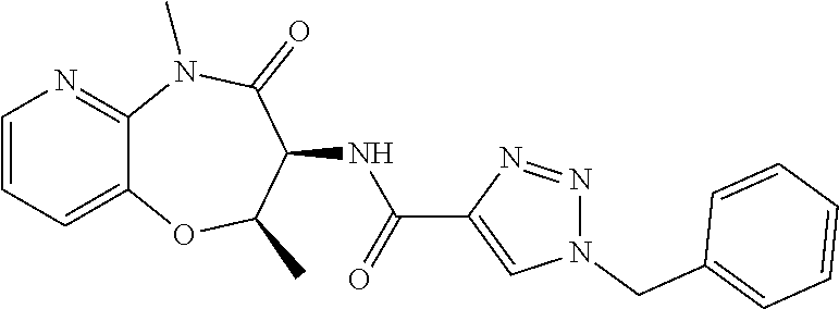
C12=CC=CN=C1N(C)C(=O)C(NC(C1=CN(CC3=CC=CC=C3)N=N1)=O)C(C)O2
